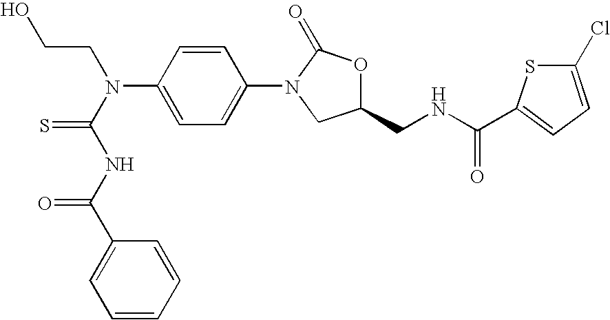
N(C1=CC=C(N2CC(CNC(C3=CC=C(Cl)S3)=O)OC2=O)C=C1)(C(NC(C1=CC=CC=C1)=O)=S)CCO
